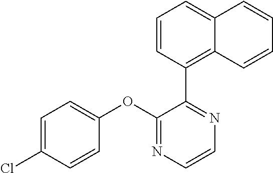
C1=C(Cl)C=CC(OC2=NC=CN=C2C2=C3C(=CC=C2)C=CC=C3)=C1
